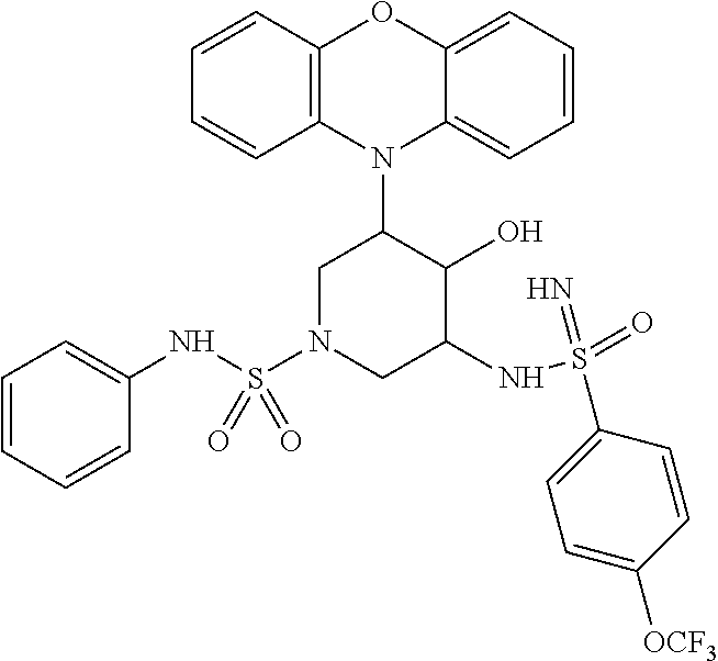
N1(C2CN(S(NC3=CC=CC=C3)(=O)=O)CC(NS(=O)(=N)C3=CC=C([OCF3])C=C3)C2O)C2=C(C=CC=C2)OC2=CC=CC=C12
